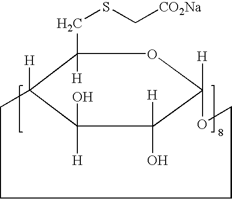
C1(CSC[CO2Na])([H])C2([H])C([H])(O)C([H])(O)C([H])(O1)OCCCC2
